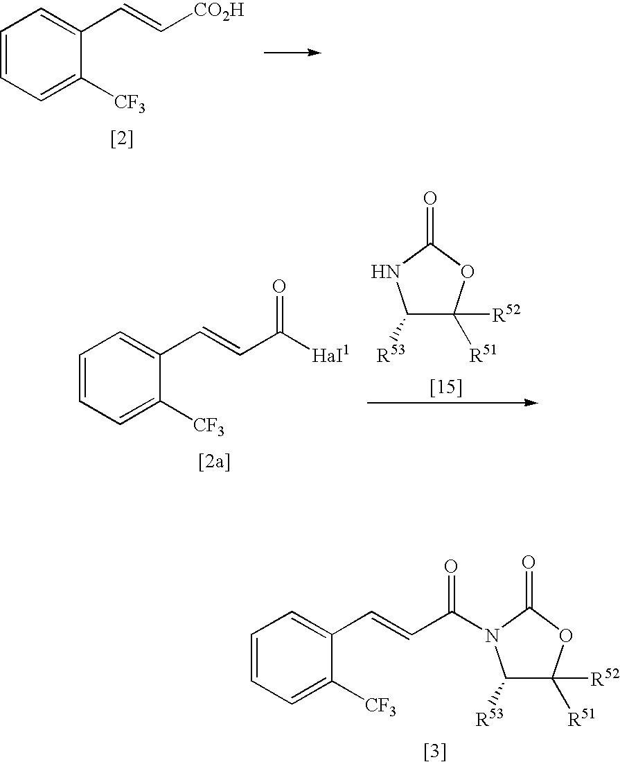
C1=CC=C([CF3])C(C=CC(=O)N2C([R53])C([R51])([R52])OC2=O)=C1.C1=CC=C([CF3])C(C=C[CO2H])=C1.C1=CC=C([CF3])C(C=CC([HaI1])=O)=C1.C1([R53])C([R52])([R51])OC(=O)N1
